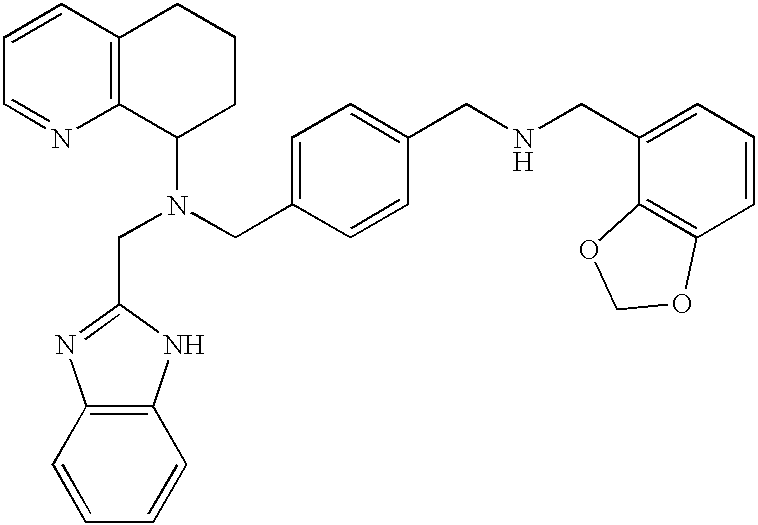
C1=CC2=C(N=C1)C(N(CC1=NC3=C(N1)C=CC=C3)CC1=CC=C(CNCC3=CC=CC4=C3OCO4)C=C1)CCC2
